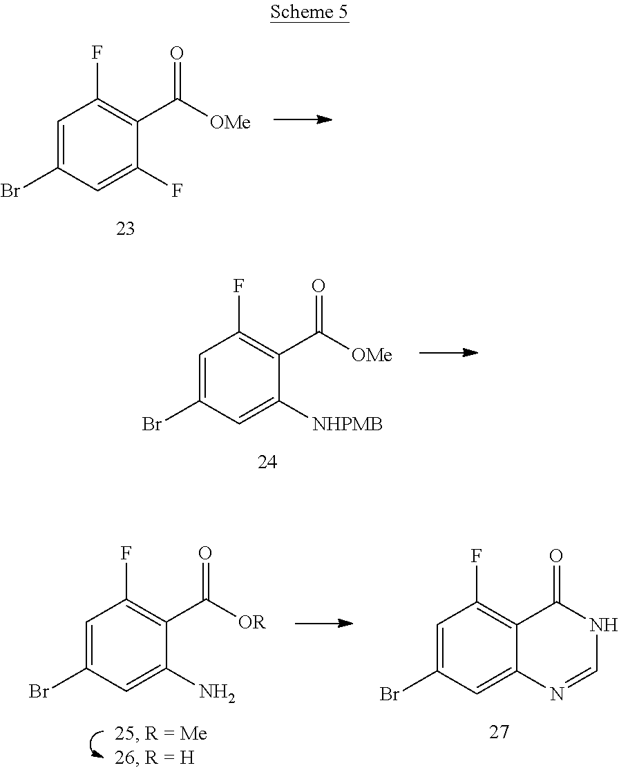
[OMe]C(C1=C(F)C=C(Br)C=C1F)=O.[OMe]C(C1=C(F)C=C(Br)C=C1[NHPMB])=O.[OR]C(C1=C(F)C=C(Br)C=C1N)=O.N1C(=O)C2=C(F)C=C(Br)C=C2N=C1
